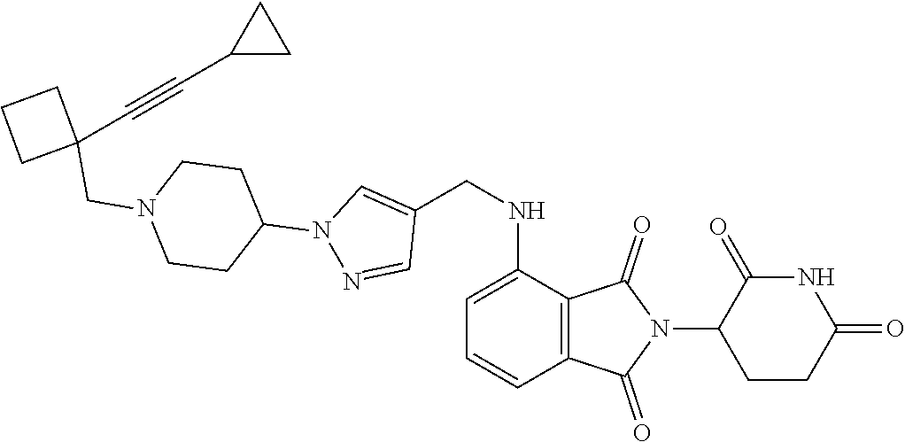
C1CC(=O)NC(=O)C1N1C(=O)C2=C(C1=O)C=CC=C2NCC1=CN(C2CCN(CC3(C#CC4CC4)CCC3)CC2)N=C1
